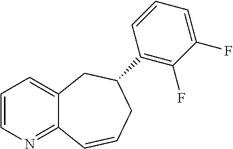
C1=CN=C2C(=C1)CC(C1=C(F)C(F)=CC=C1)CC=C2
